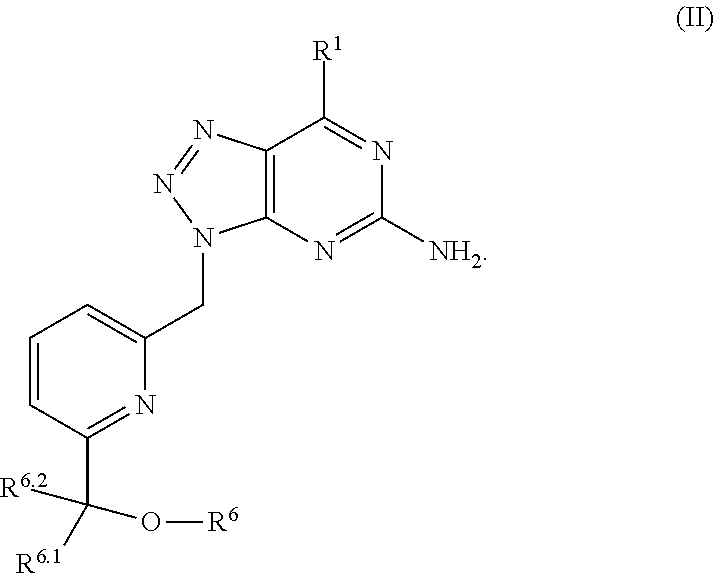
C12=C(N=C([NH2])N=C1[R1])N(CC1=CC=CC(C([R6.1])(O[R6])[R6.2])=N1)N=N2
